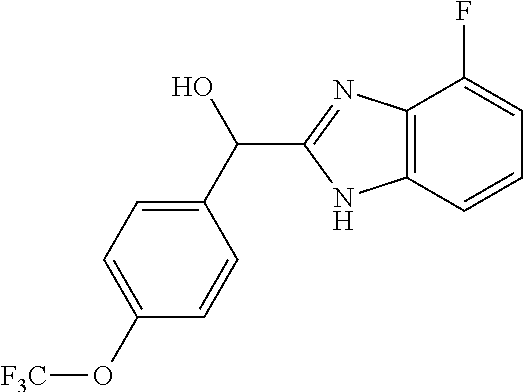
C12=C(C=CC=C1F)NC(C(C1=CC=C(O[F3C])C=C1)O)=N2
